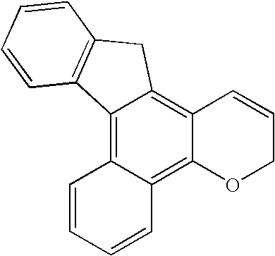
C12=C3C(=C4C(=C1CC1=C2C=CC=C1)C=CCO4)C=CC=C3
